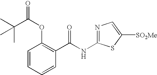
C1=CC=CC(C(NC2=NC=C([SO2Me])S2)=O)=C1OC(=O)C(C)(C)C
